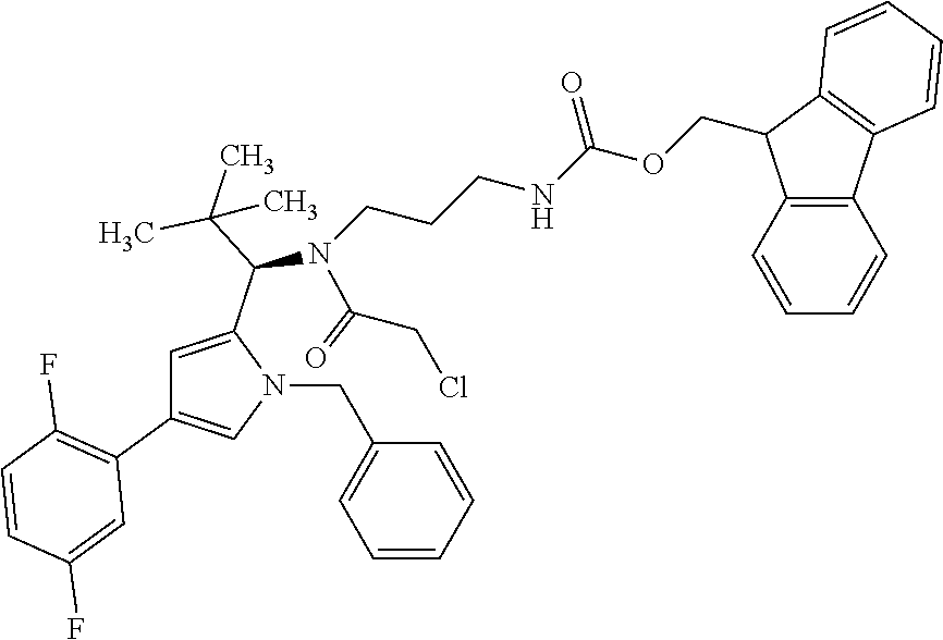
C1=C(C(N(CCCNC(OCC2C3=C(C4=C2C=CC=C4)C=CC=C3)=O)C(CCl)=O)C(C)(C)C)N(CC2=CC=CC=C2)C=C1C1=C(F)C=CC(F)=C1
